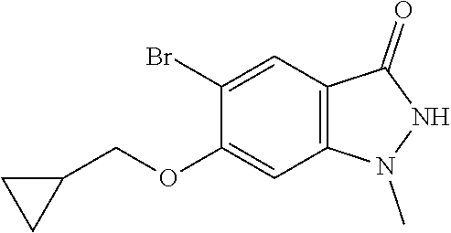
C1(Br)=CC2=C(C=C1OCC1CC1)N(C)NC2=O
